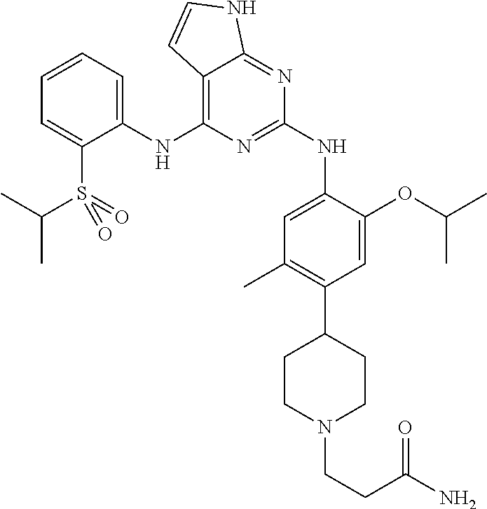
C1(NC2=C3C(=NC(NC4=CC(C)=C(C5CCN(CCC(N)=O)CC5)C=C4OC(C)C)=N2)NC=C3)=CC=CC=C1S(=O)(=O)C(C)C
